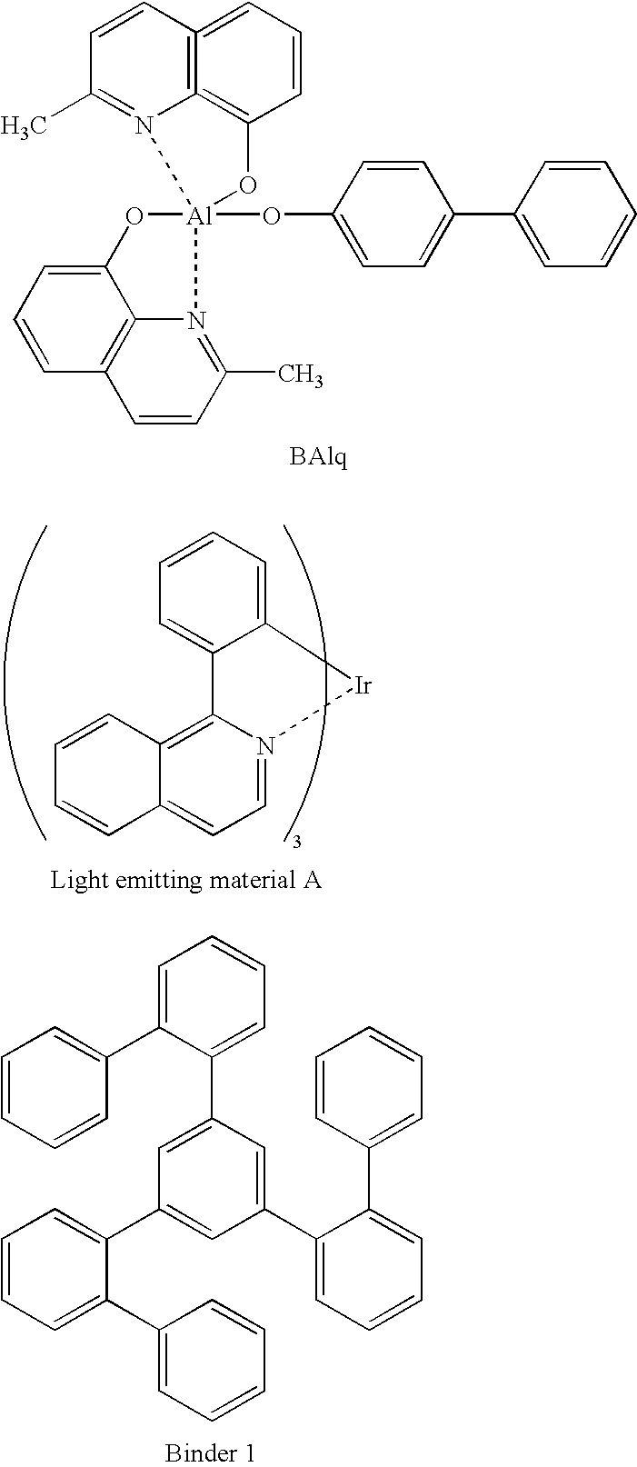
C12=C3=CC=CC=1O[Al]1(OC4=CC=C(C5=CC=CC=C5)C=C4)(N2=C(C)C=C3)OC2=CC=CC3=C2N1=C(C)C=C3.C1=N2C(=C3C(=C1)C=CC=C3)C1=CC=CC=C1[Ir]2.C1=CC=CC(C2=CC=CC=C2C2=CC(C3=CC=CC=C3C3=CC=CC=C3)=CC(C3=CC=CC=C3C3=CC=CC=C3)=C2)=C1
